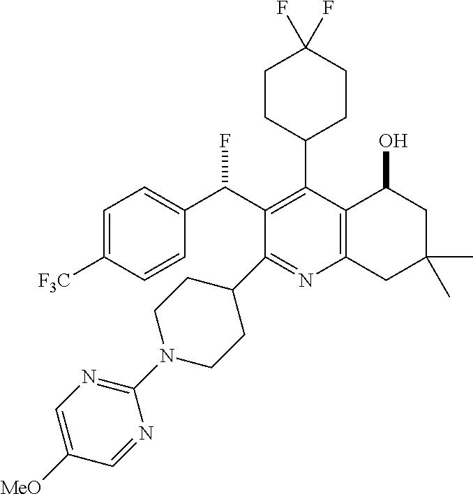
C1=C([F3C])C=CC(C(C2=C(C3CCC(F)(F)CC3)C3=C(N=C2C2CCN(C4=NC=C([MeO])C=N4)CC2)CC(C)(C)CC3O)F)=C1
